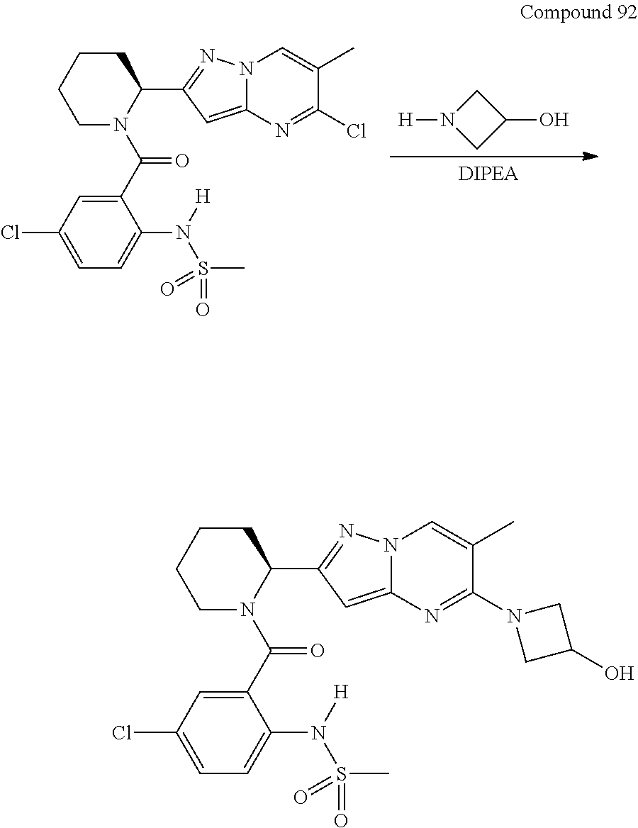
C1C(C2=NN3C(=C2)N=C(Cl)C(C)=C3)N(C(C2=CC(Cl)=CC=C2N(S(C)(=O)=O)[H])=O)CCC1.C1N([H])CC1O.C1C(C2=NN3C(=C2)N=C(N2CC(O)C2)C(C)=C3)N(C(C2=CC(Cl)=CC=C2N(S(C)(=O)=O)[H])=O)CCC1
